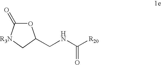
O1C(=O)[R3N]CC1CNC([R20])=O
